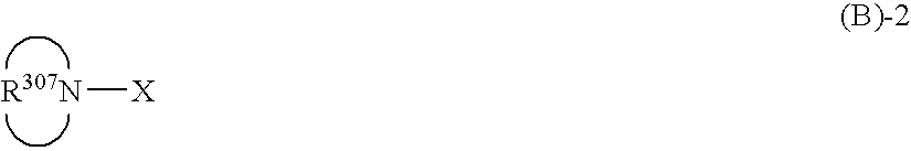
[R307N][X]
